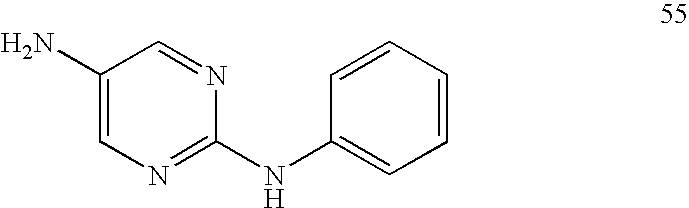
C1(NC2=CC=CC=C2)=NC=C(N)C=N1
